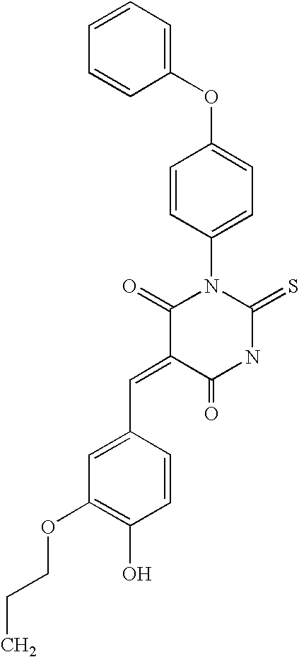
C1(OC2=CC=C(N3C(=O)C(=CC4=CC(OCCC)=C(O)C=C4)C(=O)NC3=S)C=C2)=CC=CC=C1
